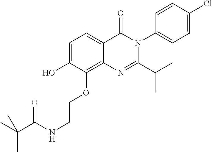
C1=C(O)C(OCCNC(=O)C(C)(C)C)=C2C(=C1)C(=O)N(C1=CC=C(Cl)C=C1)C(C(C)C)=N2
